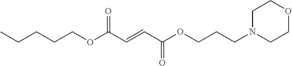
N1(CCCOC(C=CC(OCCCCC)=O)=O)CCOCC1
